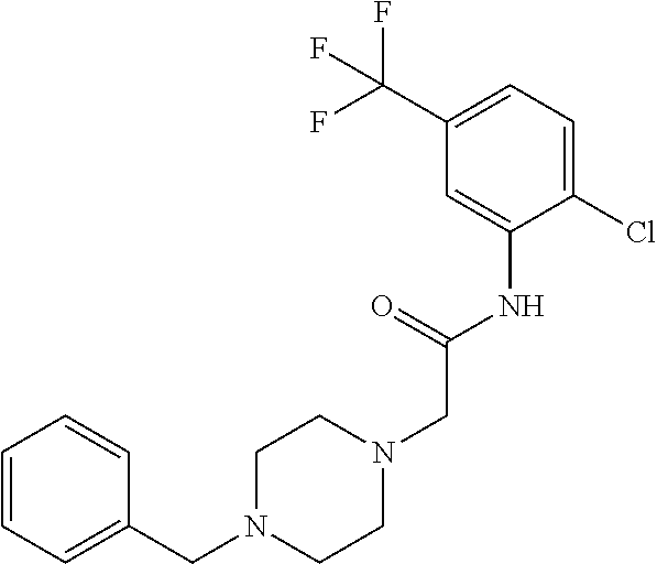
C1(Cl)=CC=C(C(F)(F)F)C=C1NC(CN1CCN(CC2=CC=CC=C2)CC1)=O
